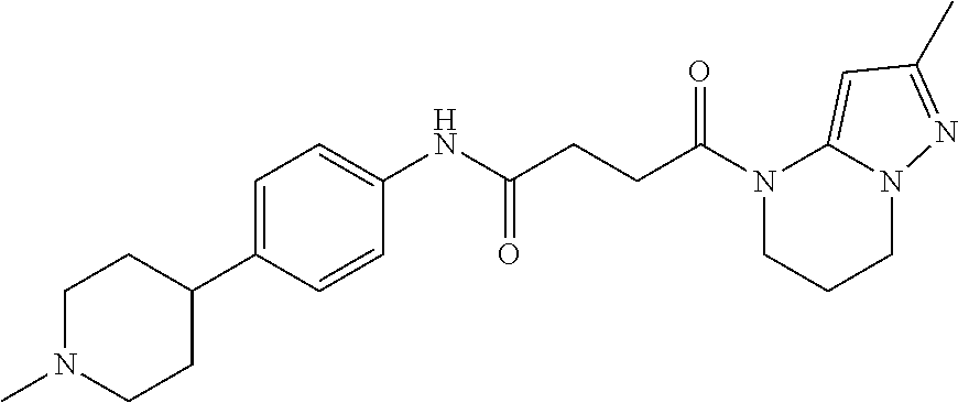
N1(C(CCC(NC2=CC=C(C3CCN(C)CC3)C=C2)=O)=O)CCCN2C1=CC(C)=N2
